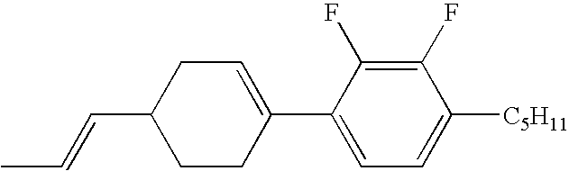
C1(F)=C(F)C(C2=CCC(C=CC)CC2)=CC=C1[C5H11]
